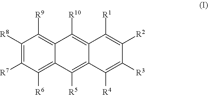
C1([R8])=C([R7])C([R6])=C2C(=C1[R9])C([R10])=C1C(=C2[R5])C([R4])=C([R3])C([R2])=C1[R1]
